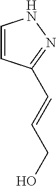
C1=CC(C=CCO)=NN1
